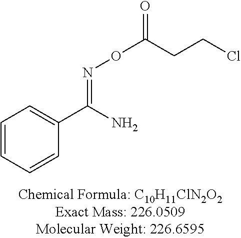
C1=CC=CC(C(=NOC(=O)CCCl)N)=C1
